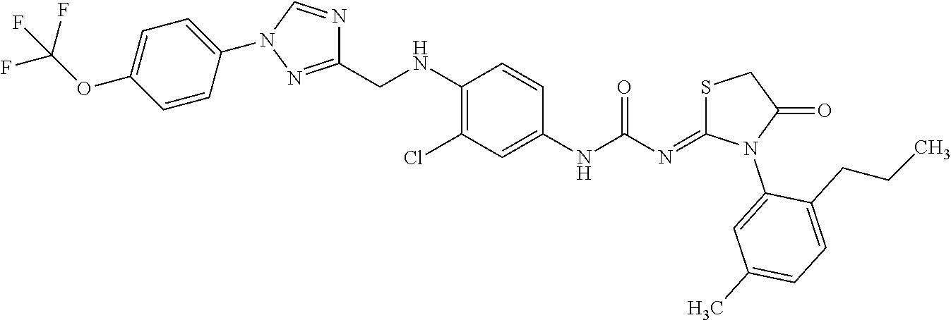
C1(NC(=O)N=C2SCC(=O)N2C2=CC(C)=CC=C2CCC)=CC(Cl)=C(NCC2=NN(C3=CC=C(OC(F)(F)F)C=C3)C=N2)C=C1
